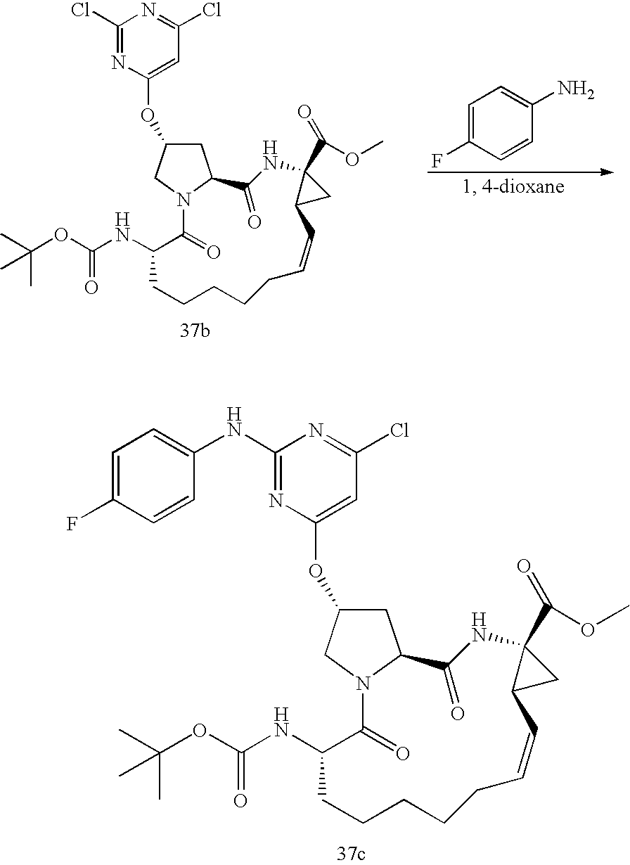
C(OC(NC1C(=O)N2C(CC(OC3=CC(Cl)=NC(NC4=CC=C(F)C=C4)=N3)C2)C(=O)NC2(C(OC)=O)C(C2)C=CCCCCC1)=O)(C)(C)C.C1=C(F)C=CC(N)=C1.C(OC(NC1C(=O)N2C(CC(OC3=CC(Cl)=NC(Cl)=N3)C2)C(=O)NC2(C(OC)=O)C(C2)C=CCCCCC1)=O)(C)(C)C
